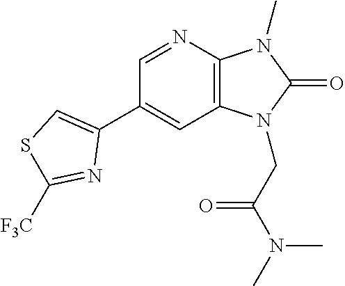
C1(C2=CSC([F3C])=N2)=CC2=C(N=C1)N(C)C(=O)N2CC(N(C)C)=O
